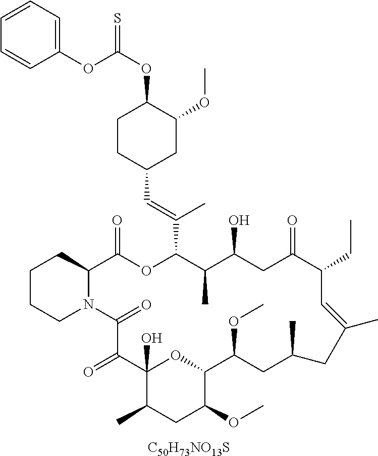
C1CCN2C(C1)C(=O)OC(C(=CC1CC(OC)C(OC(OC3=CC=CC=C3)=S)CC1)C)C(C)C(O)CC(=O)C(CC)C=C(C)CC(C)CC(OC)C1OC(O)(C(=O)C2=O)C(C)CC1OC.[C50H73NO13S]
